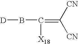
B(C(=C([CN])[CN])[X18])[D]
